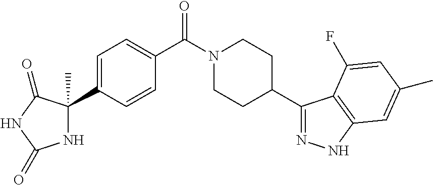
C1=C(C2(C)NC(=O)NC2=O)C=CC(C(N2CCC(C3=NNC4=C3C(F)=CC(C)=C4)CC2)=O)=C1
